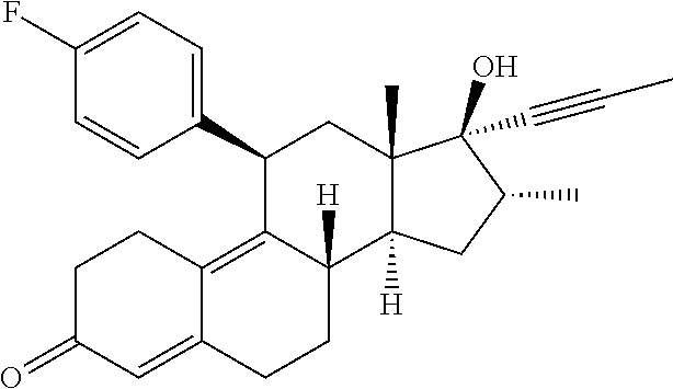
C1(F)=CC=C(C2C3=C4C(=CC(=O)CC4)CCC3([H])C3([H])C(C)(C2)C(O)(C#CC)C(C)C3)C=C1
